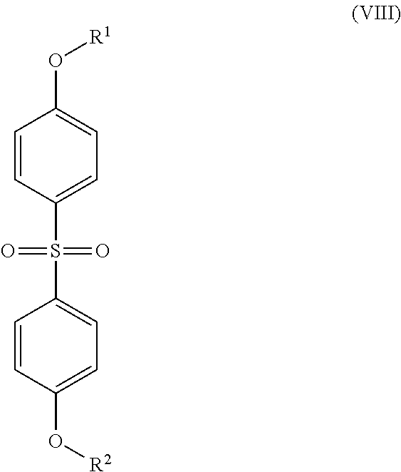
C1=CC(S(C2=CC=C(O[R2])C=C2)(=O)=O)=CC=C1O[R1]
